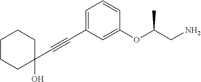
C(C1=CC=CC(OC(CN)C)=C1)#CC1(O)CCCCC1
